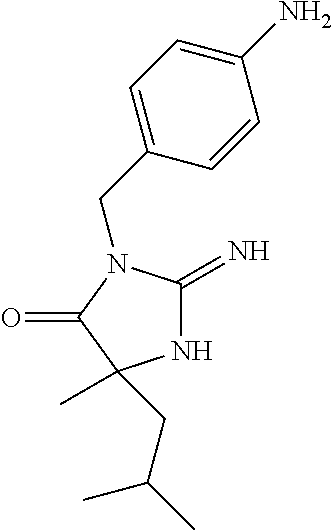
C1=C(CN2C(=N)NC(C)(CC(C)C)C2=O)C=CC(N)=C1
